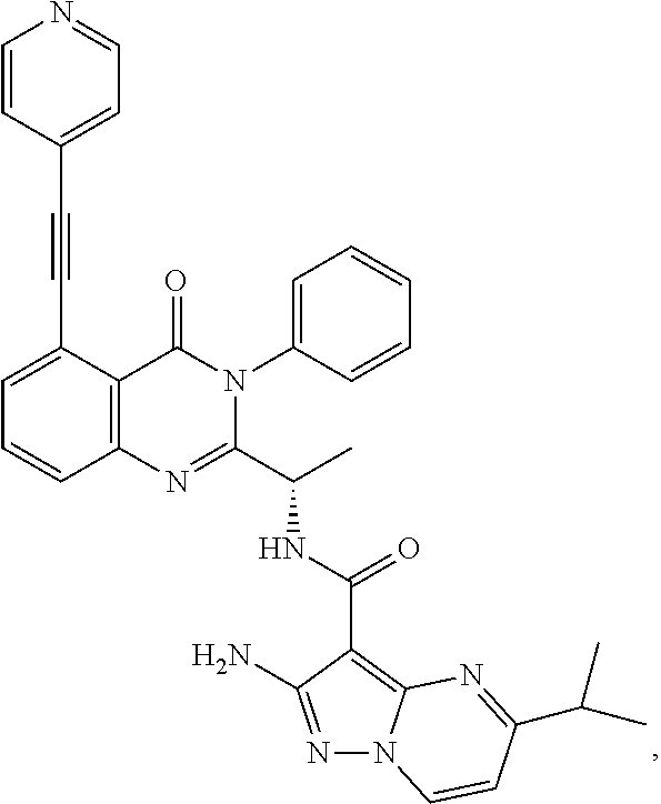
C1=C(C#CC2=CC=NC=C2)C2=C(C=C1)N=C(C(C)NC(C1=C3N(N=C1N)C=CC(C(C)C)=N3)=O)N(C1=CC=CC=C1)C2=O
